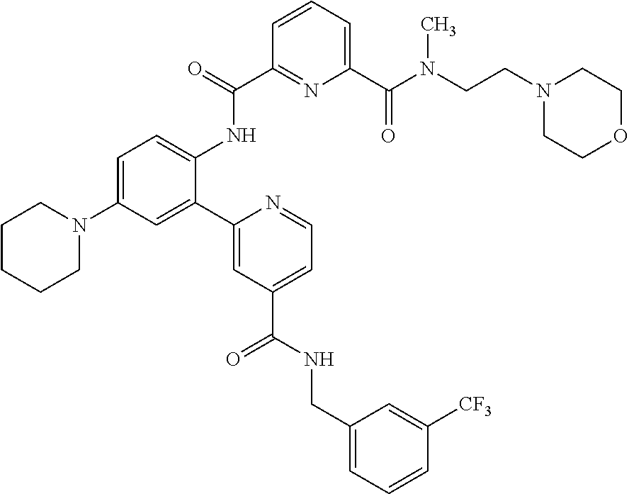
C1CCCN(C2=CC=C(NC(C3=NC(C(N(CCN4CCOCC4)C)=O)=CC=C3)=O)C(C3=CC(C(NCC4=CC=CC([CF3])=C4)=O)=CC=N3)=C2)C1
